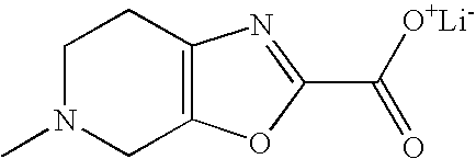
C12=C(OC(C(=O)[O+Li-])=N1)CN(C)CC2
